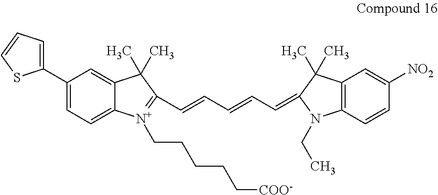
C1(C2=CC=CS2)=CC=C2C(=C1)C(C)(C)C(C=CC=CC=C1C(C)(C)C3=C(N1CC)C=CC([NO2])=C3)=[N+]2CCCCC[COO-]
